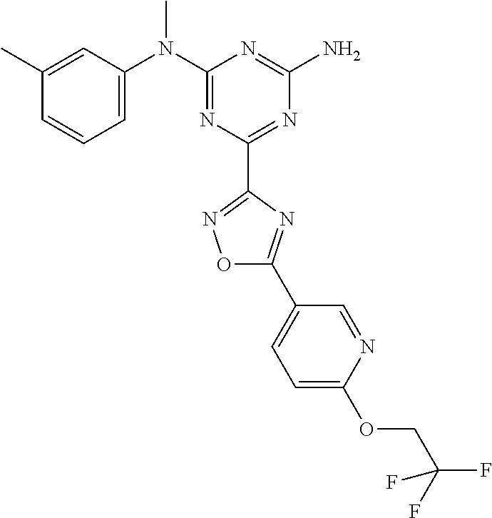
C1(C)=CC(N(C2=NC(C3=NOC(C4=CC=C(OCC(F)(F)F)N=C4)=N3)=NC(N)=N2)C)=CC=C1
